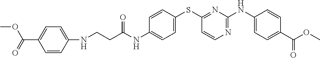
C1=CC(SC2=NC(NC3=CC=C(C(OC)=O)C=C3)=NC=C2)=CC=C1NC(CCNC1=CC=C(C(=O)OC)C=C1)=O
